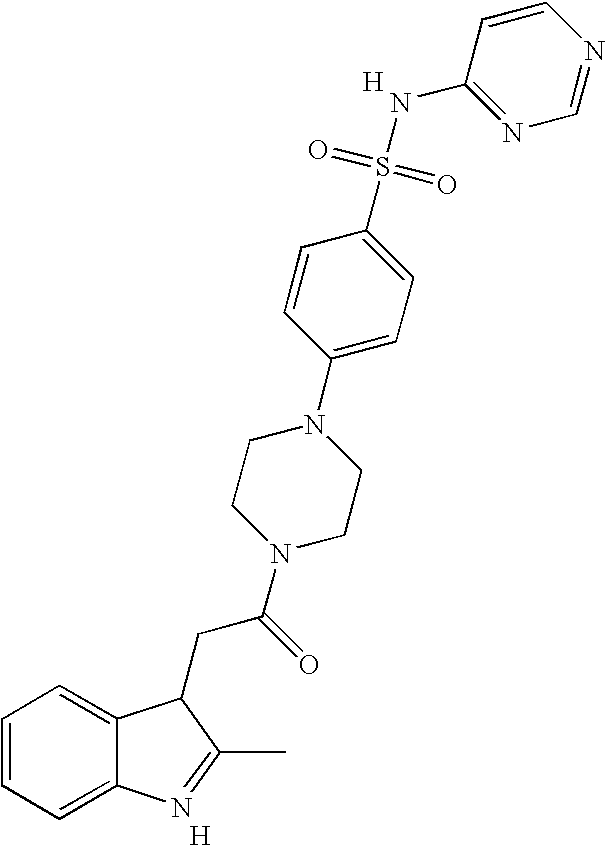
C1=CC=C2C(=C1)C(CC(=O)N1CCN(C3=CC=C(S(=O)(=O)NC4=NC=NC=C4)C=C3)CC1)C(C)=N2.[H].[H]
